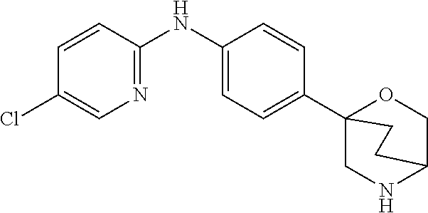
C1=C(C23CNC(CO2)CC3)C=CC(NC2=NC=C(Cl)C=C2)=C1
